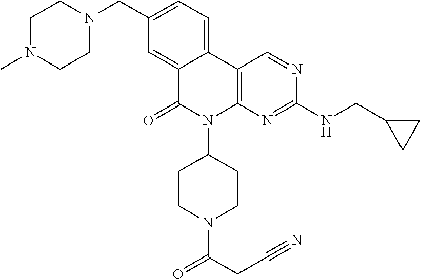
C1(CN2CCN(C)CC2)=CC=C2C(=C1)C(=O)N(C1CCN(C(CC#N)=O)CC1)C1=C2C=NC(NCC2CC2)=N1
